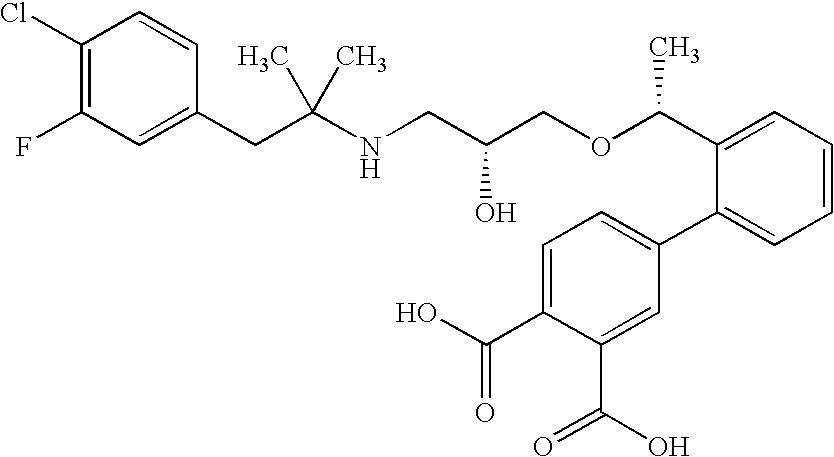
C1(Cl)=C(F)C=C(CC(NCC(COC(C2=CC=CC=C2C2=CC=C(C(O)=O)C(C(O)=O)=C2)C)O)(C)C)C=C1
